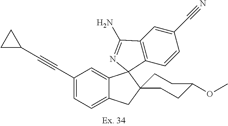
C(C1=CC=C2C(=C1)C1(C3=C(C=C(C#N)C=C3)C(N)=N1)C1(C2)CCC(OC)CC1)#CC1CC1
